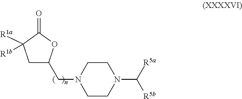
C1C(CN2CCN(C([R5a])[R5b])CC2)OC(=O)C1([R1a])[R1b]
